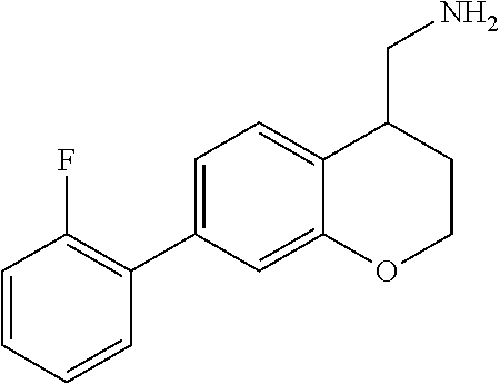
C1=C(C2=C(F)C=CC=C2)C=C2C(=C1)C(CN)CCO2
